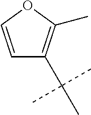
C1(C(C)(C)C)=C(C)OC=C1
